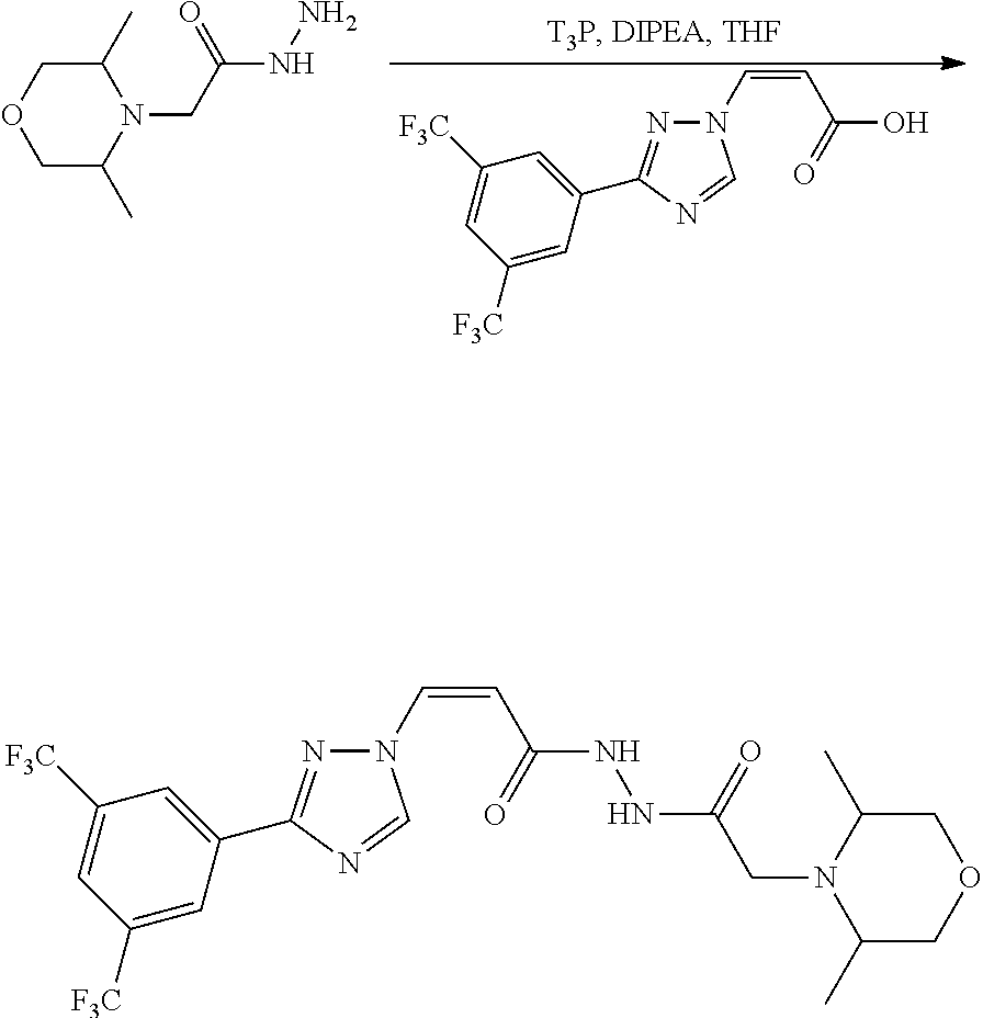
OC(C=CN1N=C(C2=CC([F3C])=CC([F3C])=C2)N=C1)=O.C1C(C)N(CC(NN)=O)C(C)CO1.C1(C)COCC(C)N1CC(=O)NNC(C=CN1N=C(C2=CC([F3C])=CC([F3C])=C2)N=C1)=O
